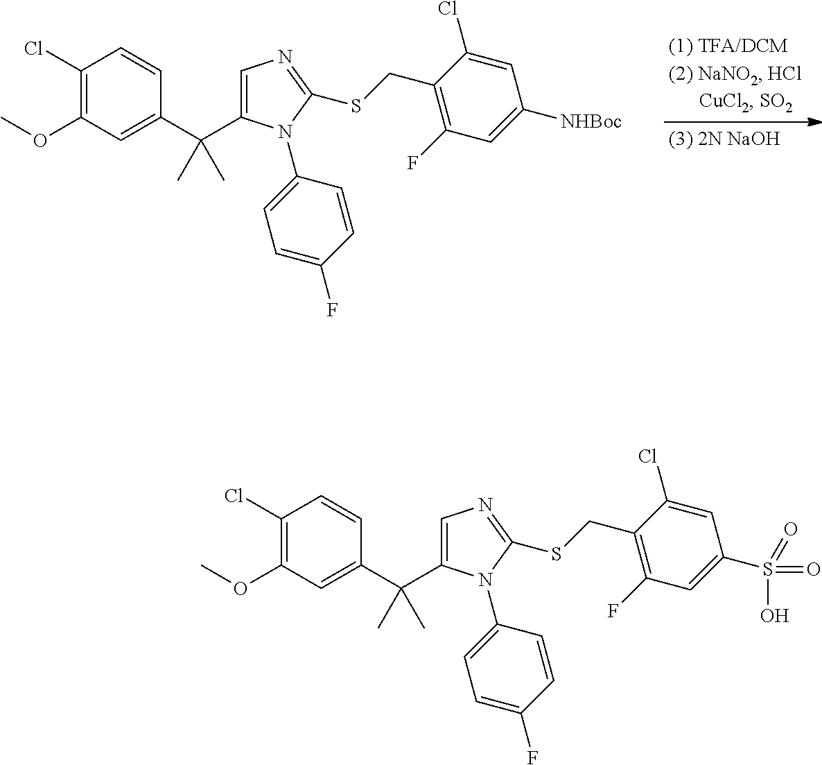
C1(Cl)=C(OC)C=C(C(C2=CN=C(SCC3=C(F)C=C([NHBoc])C=C3Cl)N2C2=CC=C(F)C=C2)(C)C)C=C1.C1(Cl)=C(OC)C=C(C(C2=CN=C(SCC3=C(F)C=C(S(=O)(O)=O)C=C3Cl)N2C2=CC=C(F)C=C2)(C)C)C=C1
